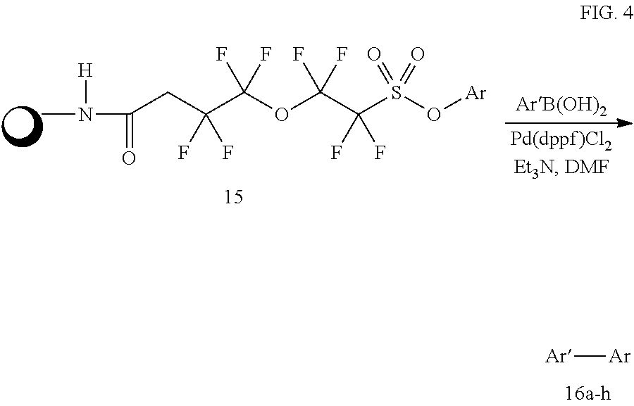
[Ar][Ar].C(C(F)(F)C(OC(C(S(O[Ar])(=O)=O)(F)F)(F)F)(F)F)C(=O)N([H])C
